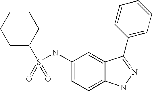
C1CC(S(NC2=CC=C3C(=C2)C(C2=CC=CC=C2)=NN3)(=O)=O)CCC1
